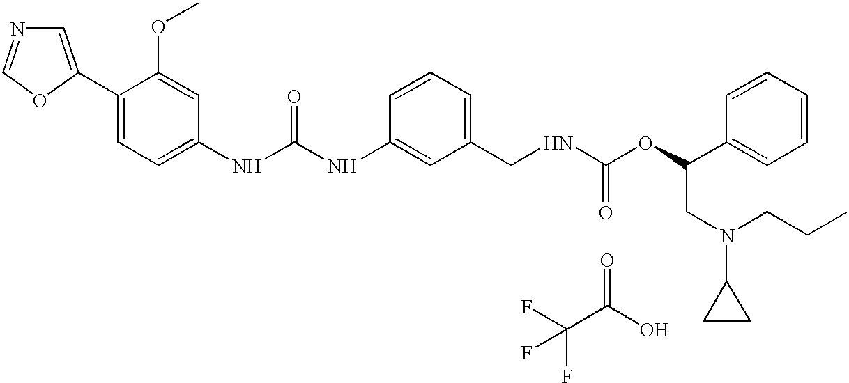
C1=C(C2=CC=C(NC(NC3=CC(CNC(OC(C4=CC=CC=C4)CN(CCC)C4CC4)=O)=CC=C3)=O)C=C2OC)OC=N1.C(C(O)=O)(F)(F)F
